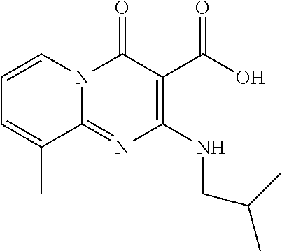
C1=CN2C(=NC(NCC(C)C)=C(C(O)=O)C2=O)C(C)=C1
